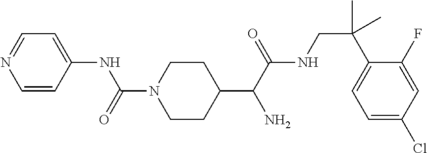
C1(C(C(NCC(C2=CC=C(Cl)C=C2F)(C)C)=O)N)CCN(C(=O)NC2=CC=NC=C2)CC1
